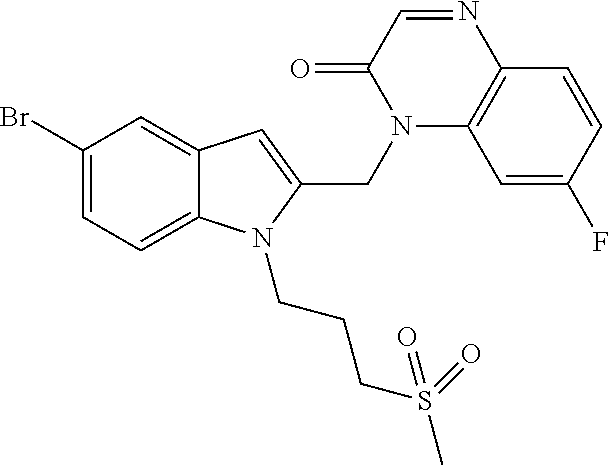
C1(Br)=CC=C2C(=C1)C=C(CN1C3=C(C=CC(F)=C3)N=CC1=O)N2CCCS(=O)(C)=O
